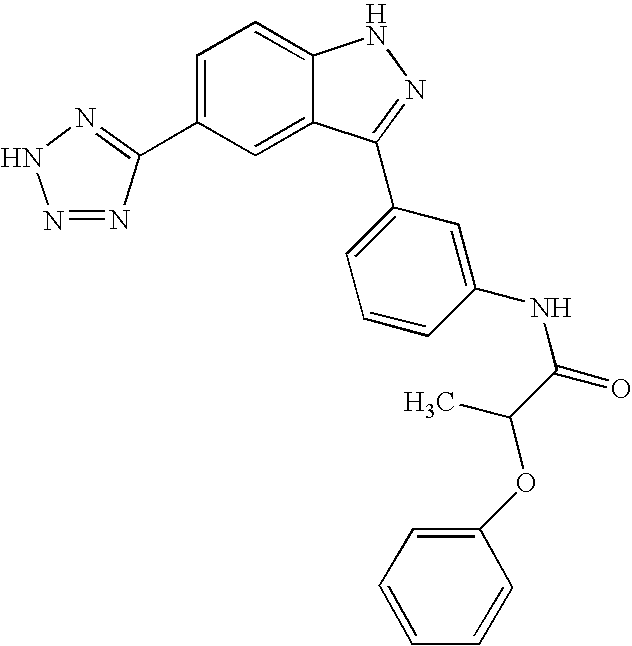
C1(C2=NNN=N2)=CC=C2C(=C1)C(C1=CC=CC(NC(C(C)OC3=CC=CC=C3)=O)=C1)=NN2
